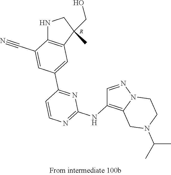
[R].C1=C(C2=NC(NC3=C4N(N=C3)CCN(C(C)C)C4)=NC=C2)C=C(C#N)C2=C1C(C)(CO)CN2
